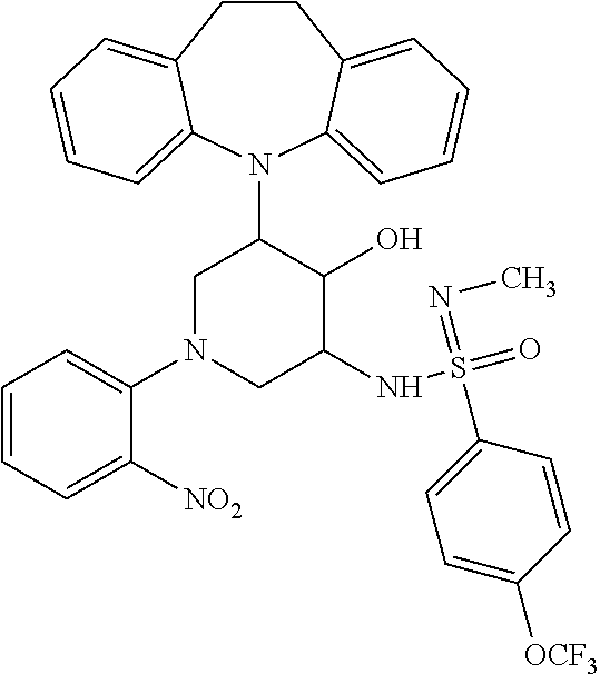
C12=CC=CC=C1N(C1CN(C3=CC=CC=C3[NO2])CC(NS(=O)(=NC)C3=CC=C([OCF3])C=C3)C1O)C1=CC=CC=C1CC2
